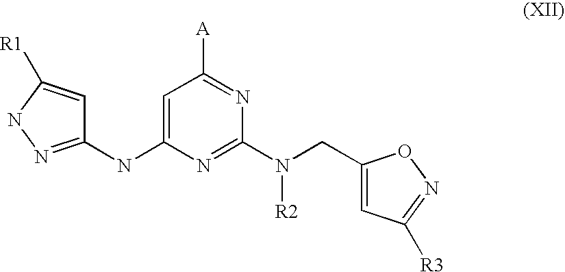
C1=C(NC2=NNC([R1])=C2)N=C(N(CC2=CC([R3])=NO2)[R2])N=C1[A]
